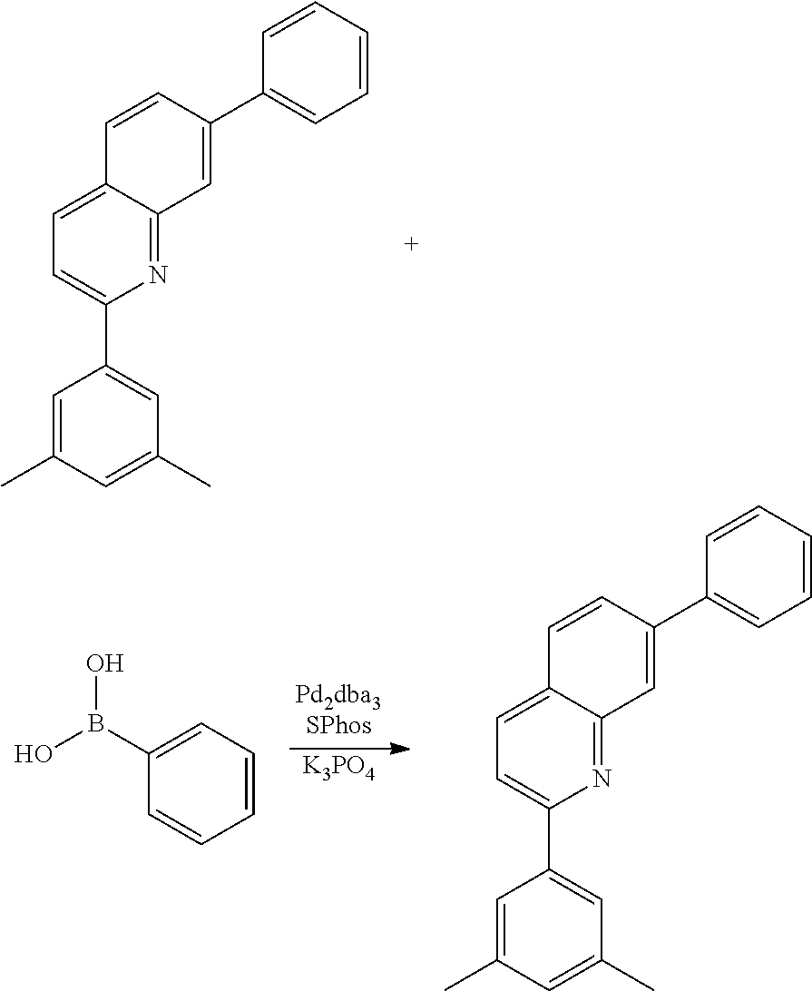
C1=C(C)C=C(C)C=C1C1=CC=C2C(=N1)C=C(C1=CC=CC=C1)C=C2.[K3PO4].C1(B(O)O)=CC=CC=C1.C1=C(C)C=C(C)C=C1C1=CC=C2C(=N1)C=C(C1=CC=CC=C1)C=C2
